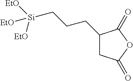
C1(CCC[Si]([EtO])([EtO])[EtO])CC(=O)OC1=O
